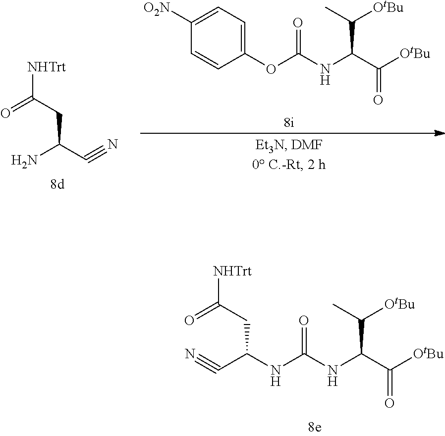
O=C(CC(N)C#N)[NHTrt].C1([O2N])=CC=C(OC(NC(C([OtBu])=O)C([OtBu])C)=O)C=C1.N#CC(NC(NC(C([OtBu])=O)C([OtBu])C)=O)CC([NHTrt])=O
